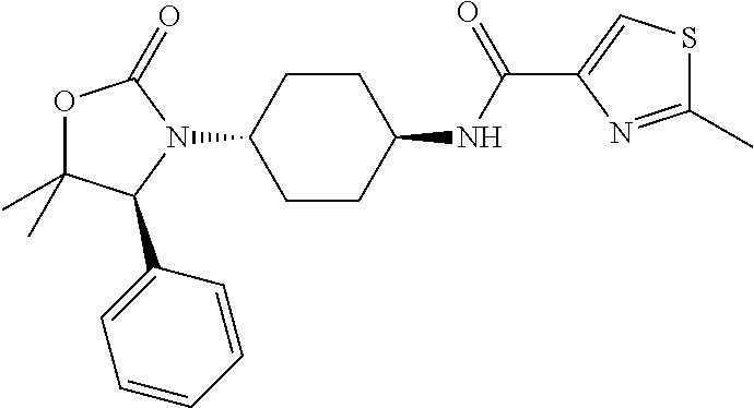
O1C(C)(C)C(C2=CC=CC=C2)N(C2CCC(NC(C3=CSC(C)=N3)=O)CC2)C1=O
